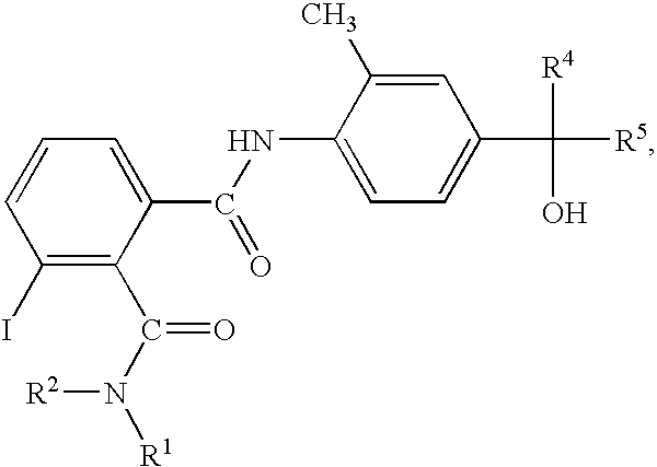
C1(I)=C(C(N([R1])[R2])=O)C(C(NC2=CC=C(C([R5])([R4])O)C=C2C)=O)=CC=C1
